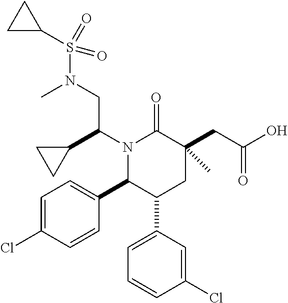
N1(C(C2CC2)CN(S(=O)(=O)C2CC2)C)C(C2=CC=C(Cl)C=C2)C(C2=CC=CC(Cl)=C2)CC(CC(O)=O)(C)C1=O
